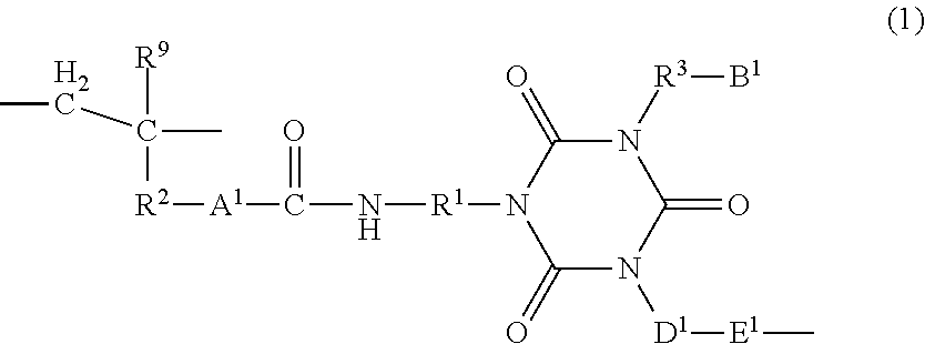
C([R2][A1]C(N[R1]N1C(=O)N([D1][E1]C)C(=O)N([R3][B1])C1=O)=O)([R9])(CC)C
